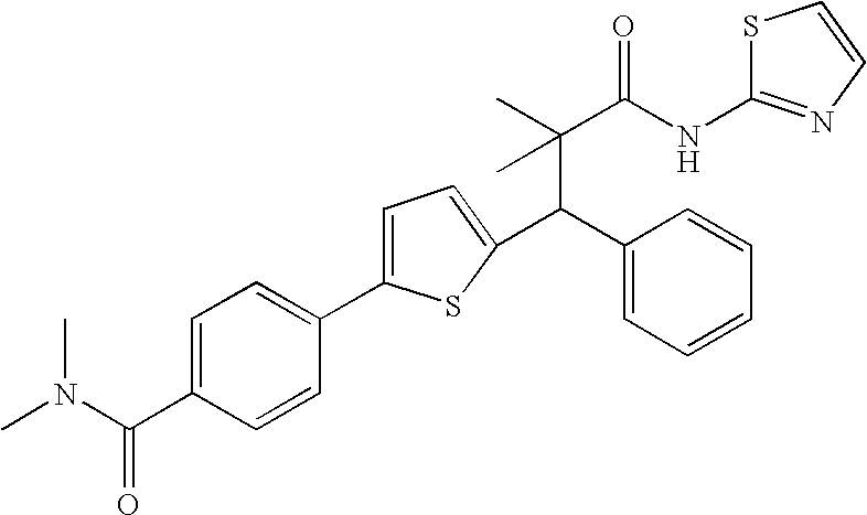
C1=C(C(=O)N(C)C)C=CC(C2=CC=C(C(C3=CC=CC=C3)C(C)(C)C(=O)NC3=NC=CS3)S2)=C1
